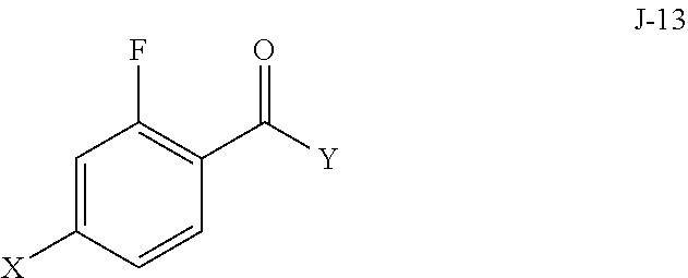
C1=C([X])C=CC(C(=O)[Y])=C1F
